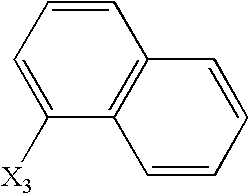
C1=C([X3])C2=C(C=C1)C=CC=C2
